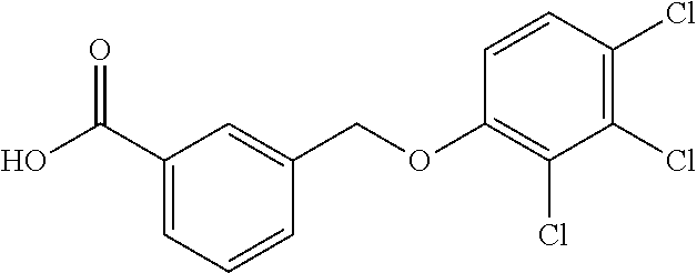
C1(C(O)=O)=CC=CC(COC2=C(Cl)C(Cl)=C(Cl)C=C2)=C1
